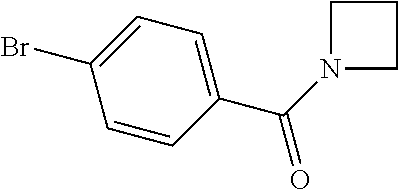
C1=CC(C(N2CCC2)=O)=CC=C1Br
